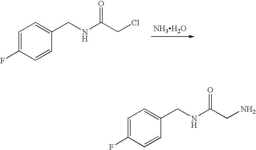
[NH3H2O].C1=C(F)C=CC(CNC(CCl)=O)=C1.C1=C(F)C=CC(CNC(CN)=O)=C1
